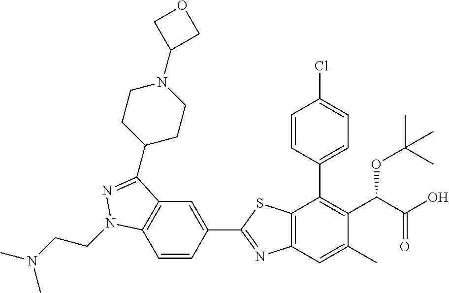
C1=CC(C2=NC3=C(S2)C(C2=CC=C(Cl)C=C2)=C(C(C(O)=O)OC(C)(C)C)C(C)=C3)=CC2=C1N(CCN(C)C)N=C2C1CCN(C2COC2)CC1
